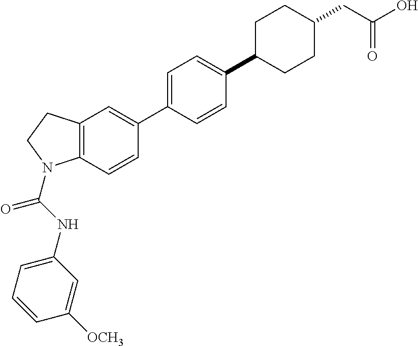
C12=C(C=CC(C3=CC=C(C4CCC(CC(O)=O)CC4)C=C3)=C1)N(C(NC1=CC=CC([OCH3])=C1)=O)CC2
